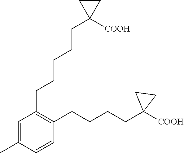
C1(CCCCCC2([COOH])CC2)=C(CCCCC2([COOH])CC2)C=CC(C)=C1
